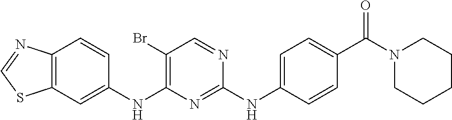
C12=C(N=CS1)C=CC(NC1=C(Br)C=NC(NC3=CC=C(C(N4CCCCC4)=O)C=C3)=N1)=C2
